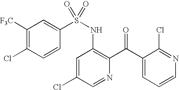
C1([F3C])=C(Cl)C=CC(S(NC2=C(C(C3=CC=CN=C3Cl)=O)N=CC(Cl)=C2)(=O)=O)=C1
